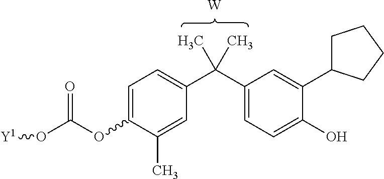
[W].C1=C(OC(O[Y1])=O)C(C)=CC(C(C2=CC=C(O)C(C3CCCC3)=C2)(C)C)=C1
